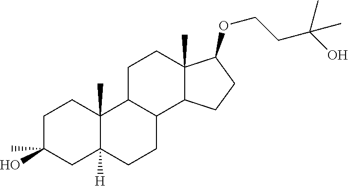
C1C(O)(C)CC2([H])C(C)(C1)C1C(CC2)C2C(C)(CC1)C(OCCC(C)(C)O)CC2
